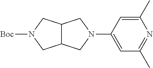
C1(N2CC3C(C2)CN([Boc])C3)=CC(C)=NC(C)=C1
